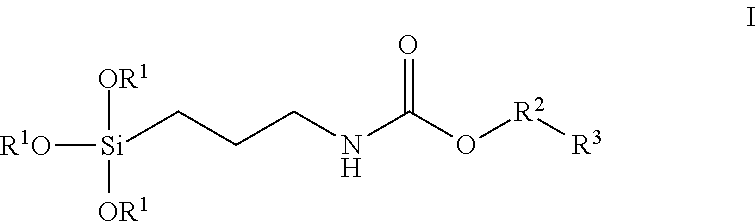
[Si](CCCNC(O[R2][R3])=O)([R1O])([OR1])[OR1]
